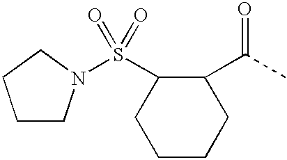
S(C1CCCCC1C(C)=O)(=O)(=O)N1CCCC1
